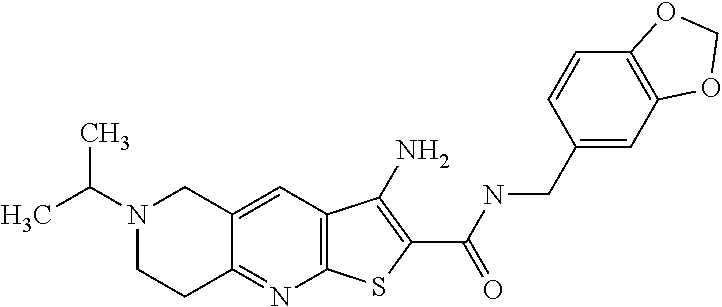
C12=C(C=C3C(=N1)CCN(C(C)C)C3)C(N)=C(C(NCC1=CC3=C(C=C1)OCO3)=O)S2
